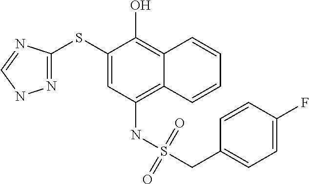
C1(SC2=NNC=N2)=CC(NS(CC2=CC=C(F)C=C2)(=O)=O)=C2C(=C1O)C=CC=C2
